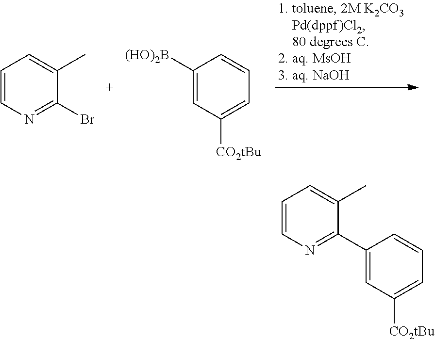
C1=CN=C(Br)C(C)=C1.C1([(HO)2B])=CC([CO2tBu])=CC=C1.C1=C(C2=NC=CC=C2C)C=CC=C1[CO2tBu]
